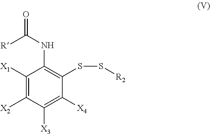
C1([X1])=C([X2])C([X3])=C([X4])C(SS[R2])=C1NC(=O)[R]
